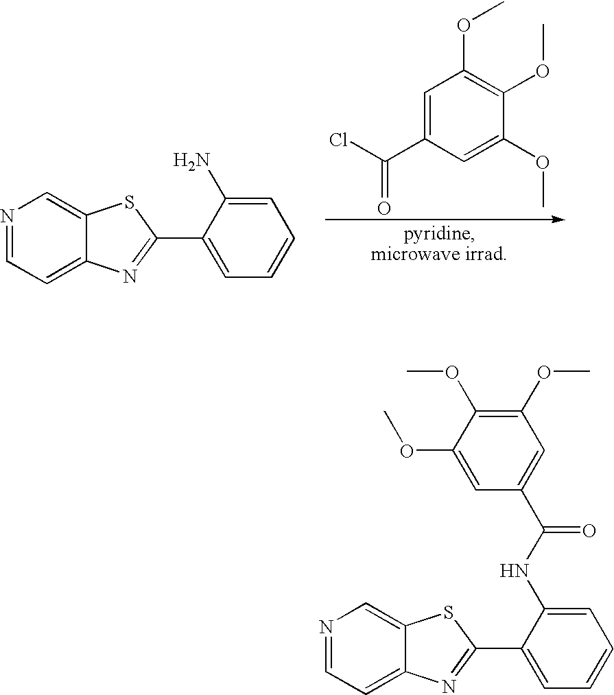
C1=C(C(Cl)=O)C=C(OC)C(OC)=C1OC.N1=CC=C2C(=C1)SC(C1=CC=CC=C1N)=N2.N1=CC=C2C(=C1)SC(C1=CC=CC=C1NC(C1=CC(OC)=C(OC)C(OC)=C1)=O)=N2
